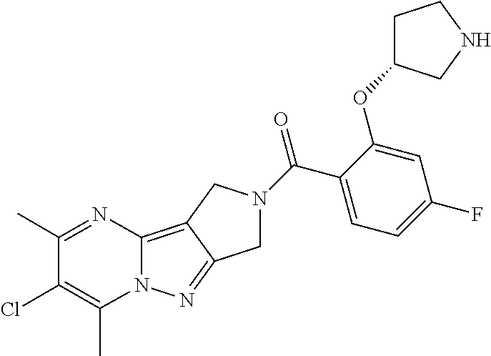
C12=C3C(=NN1C(C)=C(Cl)C(C)=N2)CN(C(C1=CC=C(F)C=C1OC1CCNC1)=O)C3
